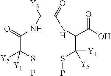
[Y3]C(NC(C(SP)([Y1])[Y2])=O)C(=O)NC(C(O)=O)C(SP)([Y4])[Y5]
